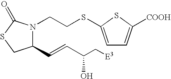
C1(C=CC(C[E3])O)N(CCSC2=CC=C([COOH])S2)C(=O)SC1
